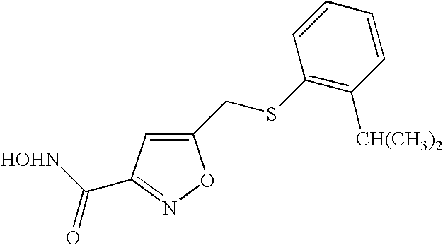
C1(CSC2=C([CH(CH3)2])C=CC=C2)=CC(C([HOHN])=O)=NO1
